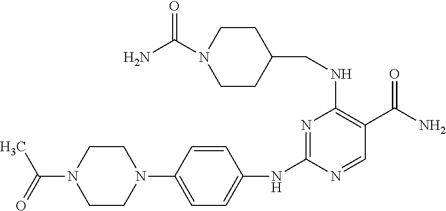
C(NC1=C(C(N)=O)C=NC(NC2=CC=C(N3CCN(C(=O)C)CC3)C=C2)=N1)C1CCN(C(N)=O)CC1
